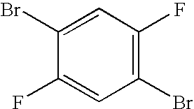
C1(Br)=C(F)C=C(Br)C(F)=C1
